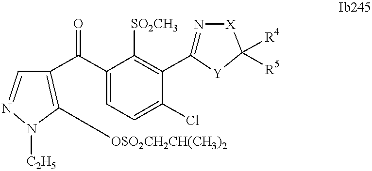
C1([OSO2CH2CH(CH3)2])=C(C(C2=CC=C(Cl)C(C3=N[X]C([R4])([R5])[Y]3)=C2[SO2CH3])=O)C=NN1[C2H5]
